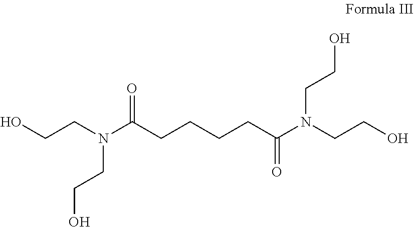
C(CN(C(CCCCC(N(CCO)CCO)=O)=O)CCO)O
